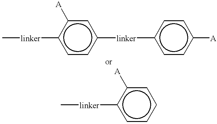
c1cc([linker]c2ccc([A])cc2)cc([A])c1[linker]C.c1cccc([A])c1[linker]C
